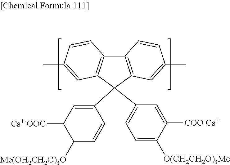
C12=C(C(C3=CC([Cs+-OOC])C([Me(OH2CH2C)3O])C=C3)(C3=CC=C([O(CH2CH2O)3Me])C([COO-Cs+])=C3)C3=C1C=CC(C)=C3)C=C(C)C=C2
